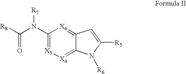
C(=O)([R8])N(C1=[X5][X4]=C2C(=[X6]1)C=C([R5])N2[R6])[R7]
